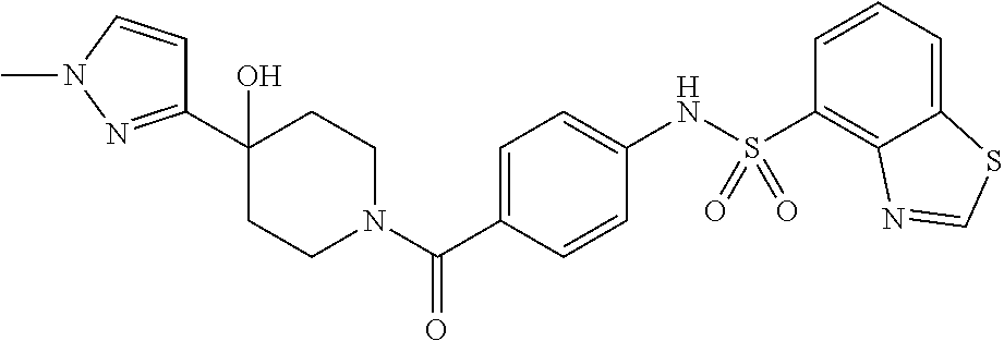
C1CN(C(C2=CC=C(NS(C3=C4C(=CC=C3)SC=N4)(=O)=O)C=C2)=O)CCC1(O)C1=NN(C)C=C1
